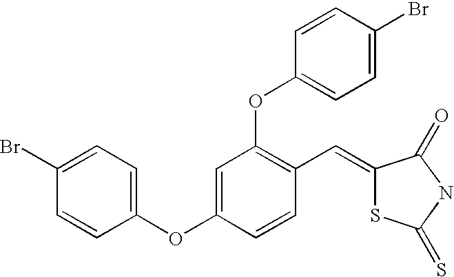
C1=C(OC2=CC=C(Br)C=C2)C=CC(C=C2SC(=S)NC2=O)=C1OC1=CC=C(Br)C=C1
